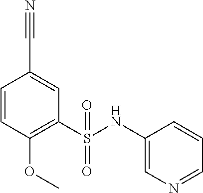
C1=CC(OC)=C(S(NC2=CN=CC=C2)(=O)=O)C=C1C#N
